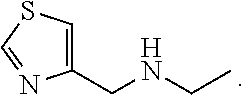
C1(CNCC)=CSC=N1
